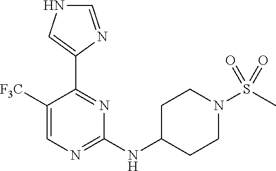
C1(C2=CNC=N2)=NC(NC2CCN(S(C)(=O)=O)CC2)=NC=C1[F3C]
